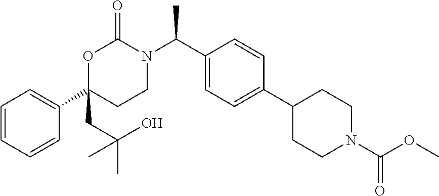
C1=CC=CC(C2(CC(C)(C)O)CCN(C(C3=CC=C(C4CCN(C(=O)OC)CC4)C=C3)C)C(=O)O2)=C1
